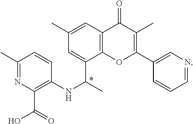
C12=C(OC(C3=CN=CC=C3)=C(C)C1=O)C(C(C)NC1=C(C(O)=O)N=C(C)C=C1)=CC(C)=C2
